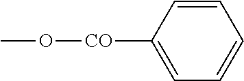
C1=CC([CO]OC)=CC=C1
